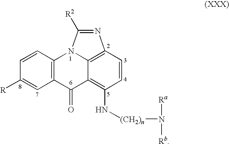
C12=C(C=CC([R])=C1)N1C([R2])=NC3=C1C(=C(N[(CH2)n]N([Ra])[Rb])C=C3)C2=O
